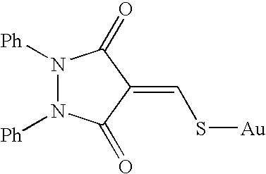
[Ph]N1N([Ph])C(=O)C(=CS[Au])C1=O
